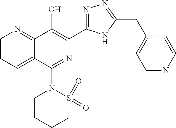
C1=CC=C2C(=N1)C(O)=C(C1=NN=C(CC3=CC=NC=C3)N1)N=C2N1CCCCS1(=O)=O
